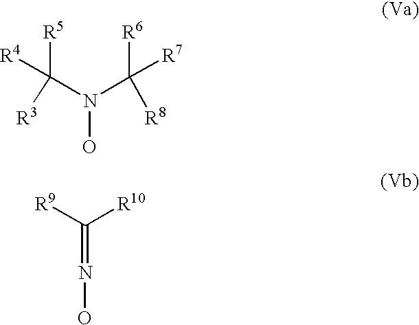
N(O)(C([R7])([R6])[R8])C([R4])([R5])[R3].C([R10])([R9])=NO
